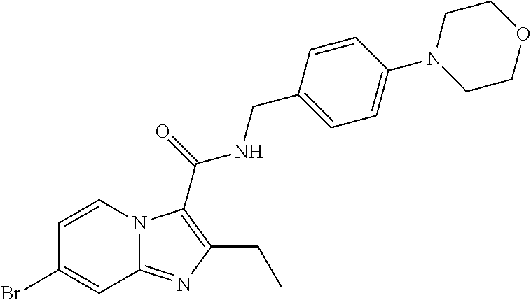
C1=CN2C(=NC(CC)=C2C(=O)NCC2=CC=C(N3CCOCC3)C=C2)C=C1Br
